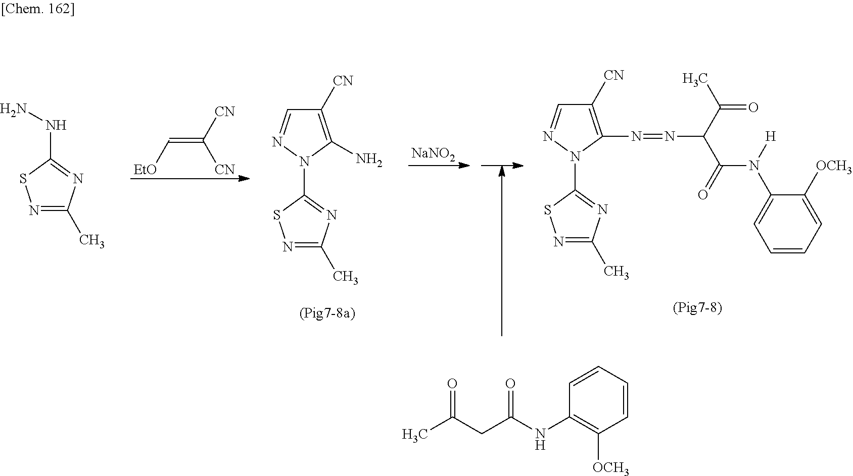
N1=C(C)N=C(NN)S1.C(=C([CN])[CN])[EtO].C1([CN])=C(N)N(C2=NC(C)=NS2)N=C1.[NaNO2].C1([CN])=C(N=NC(C(=O)N([H])C2=CC=CC=C2[OCH3])C(C)=O)N(C2=NC(C)=NS2)N=C1.C1=CC=CC(NC(CC(C)=O)=O)=C1[OCH3]
